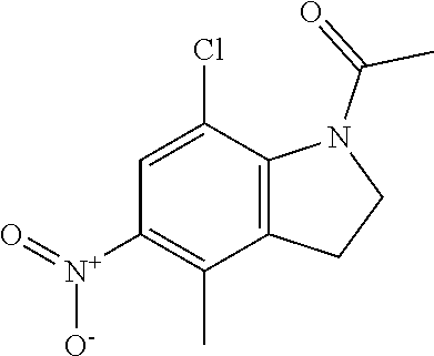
C12=C(C(Cl)=CC([N+](=O)[O-])=C1C)N(C(=O)C)CC2
